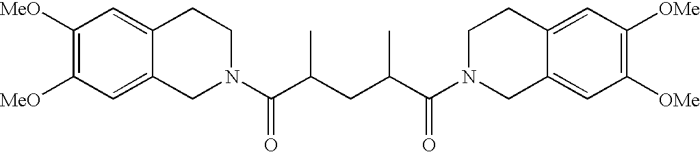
C1([MeO])=C([MeO])C=C2C(=C1)CCN(C(C(CC(C(N1CC3=CC([OMe])=C([OMe])C=C3CC1)=O)C)C)=O)C2
